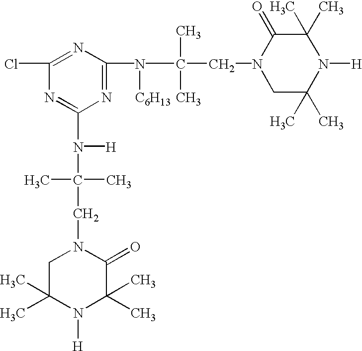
N1=C(N([C6H13])C(C)(C)CN2CC(C)(C)N([H])C(C)(C)C2=O)N=C(Cl)N=C1N([H])C(C)(C)CN1CC(C)(C)N([H])C(C)(C)C1=O
